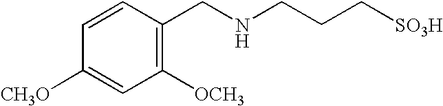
C1=CC(CNCCC[SO3H])=C([OCH3])C=C1[CH3O]
